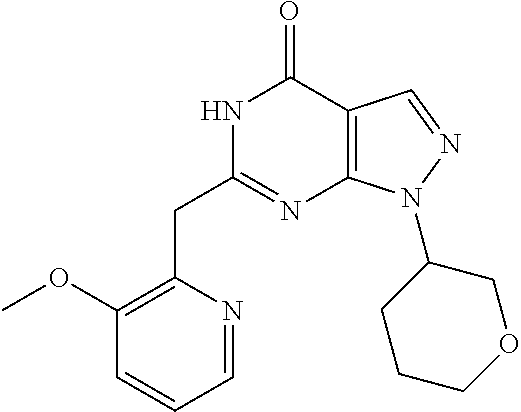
N1C(CC2=C(OC)C=CC=N2)=NC2=C(C1=O)C=NN2C1CCCOC1
